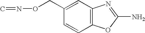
C1(CON=C)=CC2=C(C=C1)OC(N)=N2
